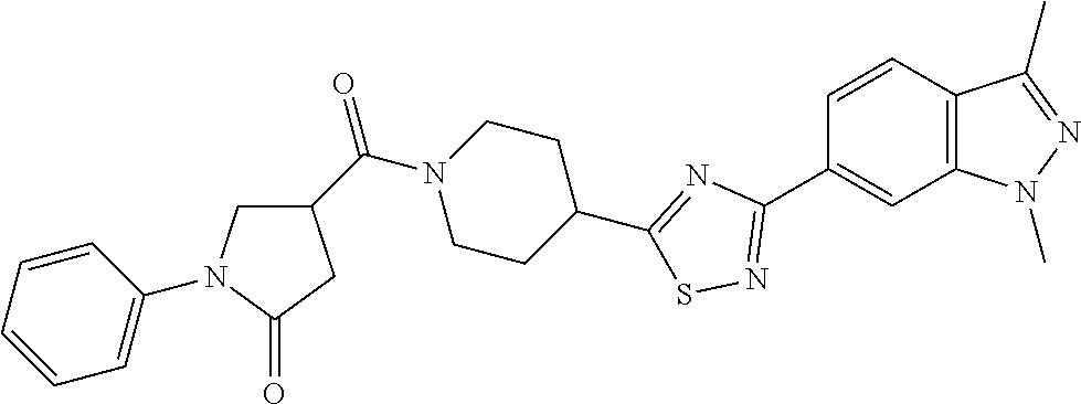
C1=CC2=C(C=C1C1=NSC(C3CCN(C(C4CN(C5=CC=CC=C5)C(=O)C4)=O)CC3)=N1)N(C)N=C2C
